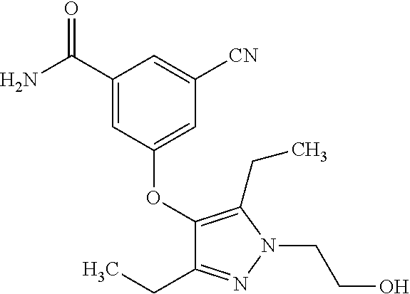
C1(OC2=CC([CN])=CC(C(N)=O)=C2)=C(CC)N(CCO)N=C1CC
